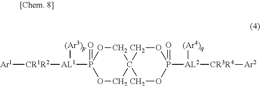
O1CC2(COP1(=O)[AL1]([(Ar3)p])[CR1R2][Ar1])COP(=O)([AL2]([CR3R4][Ar2])[(Ar4)q])OC2
